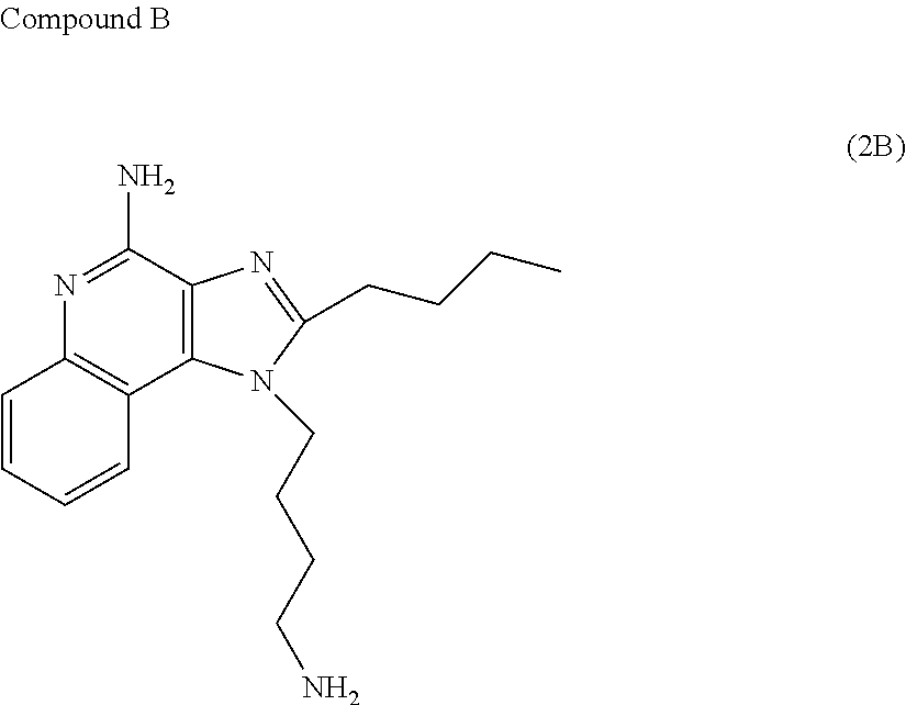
N1=C(N)C2=C(C3=C1C=CC=C3)N(CCCCN)C(CCCC)=N2
